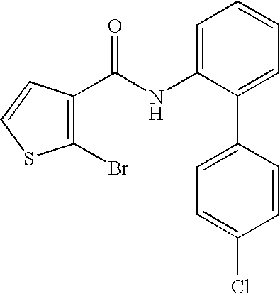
C1(Br)=C(C(NC2=CC=CC=C2C2=CC=C(Cl)C=C2)=O)C=CS1
